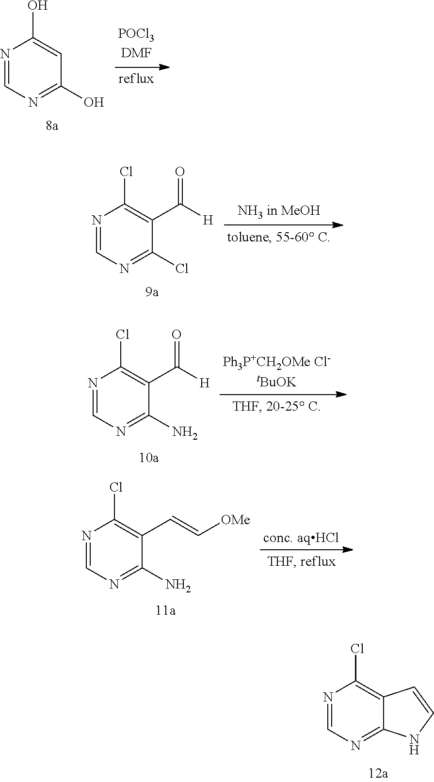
N1=CN=C2C(=C1Cl)C=CN2.N1=CN=C(O)C=C1O.N1=CN=C(Cl)C(C([H])=O)=C1Cl.N1=CN=C(N)C(C([H])=O)=C1Cl.N1=CN=C(N)C(C=C[OMe])=C1Cl
